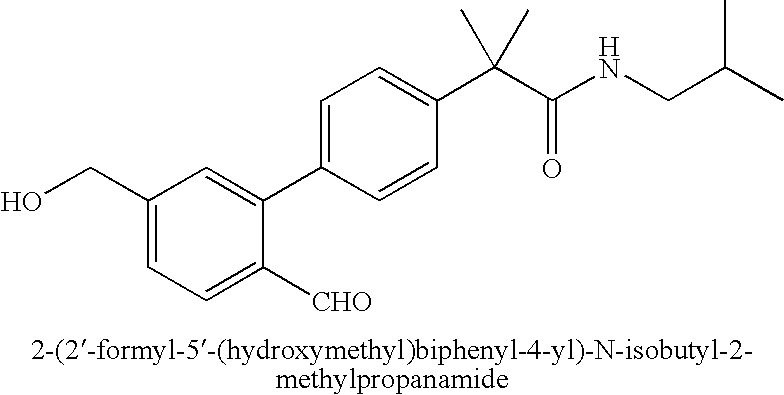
C1(CO)=CC=C([CHO])C(C2=CC=C(C(C(NCC(C)C)=O)(C)C)C=C2)=C1
